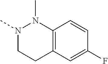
N1(C)CCC2=C(N1C)C=CC(F)=C2
